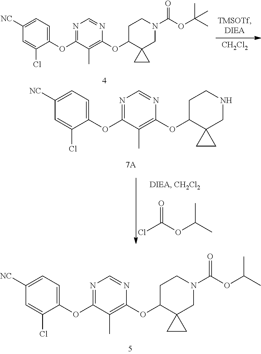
C1(OC2=NC=NC(OC3C4(CN(C(OC(C)C)=O)CC3)CC4)=C2C)=CC=C([NC])C=C1Cl.ClC(=O)OC(C)C.C1(OC2=NC=NC(OC3C4(CNCC3)CC4)=C2C)=CC=C([NC])C=C1Cl.[CH2Cl2].C1(OC2=NC=NC(OC3C4(CN(C(OC(C)(C)C)=O)CC3)CC4)=C2C)=CC=C([NC])C=C1Cl
